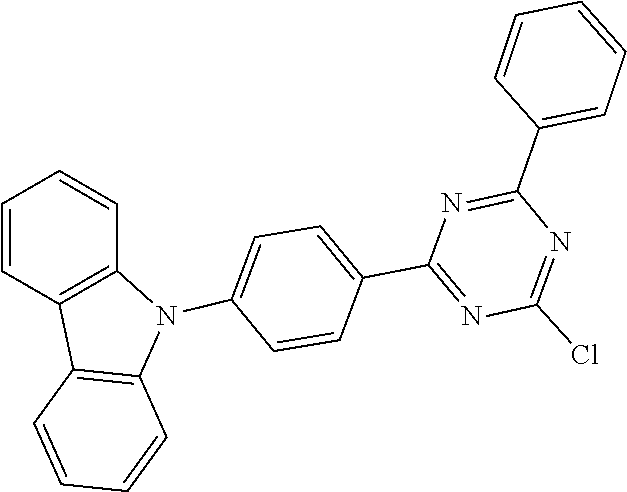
C1=CC2=C(C=C1)C1=C(N2C2=CC=C(C3=NC(Cl)=NC(C4=CC=CC=C4)=N3)C=C2)C=CC=C1
